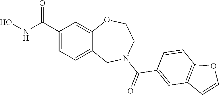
C1(C(NO)=O)=CC=C2C(=C1)OCCN(C(=O)C1=CC3=C(C=C1)OC=C3)C2
